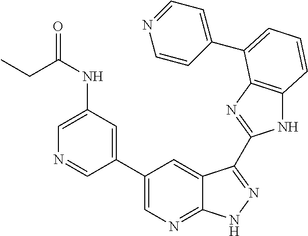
C1(C2=CN=C3C(=C2)C(C2=NC4=C(N2)C=CC=C4C2=CC=NC=C2)=NN3)=CC(NC(CC)=O)=CN=C1
